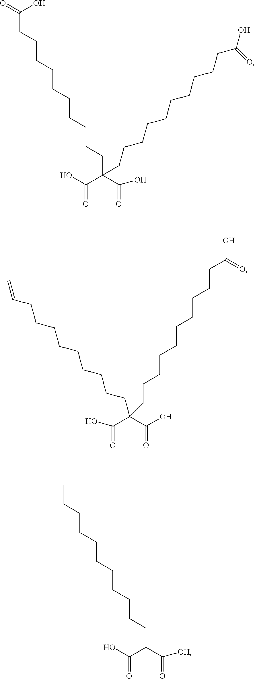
C(CCCCCCCCCCC(C(=O)O)(C(O)=O)CCCCCCCCCCC(O)=O)(=O)O.C=CCCCCCCCCCC(CCCCCCCCCCC(O)=O)(C(=O)O)C(O)=O.CCCCCCCCCCCC(C(=O)O)C([OH])=O
